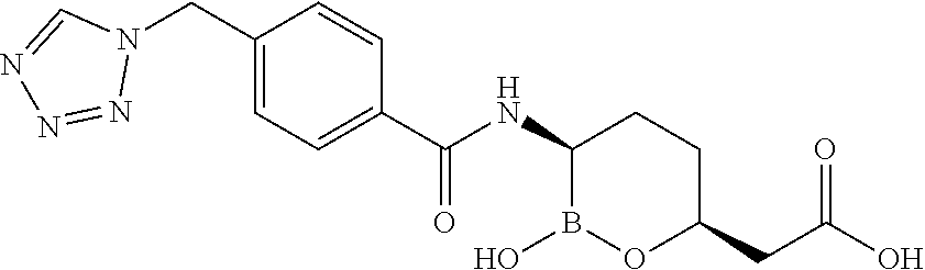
C1(C(NC2B(O)OC(CC(O)=O)CC2)=O)=CC=C(CN2C=NN=N2)C=C1
